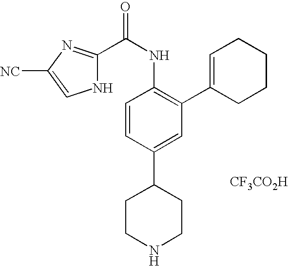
C1CNCCC1C1=CC(C2=CCCCC2)=C(NC(C2=NC([NC])=CN2)=O)C=C1.[CF3CO2H]
